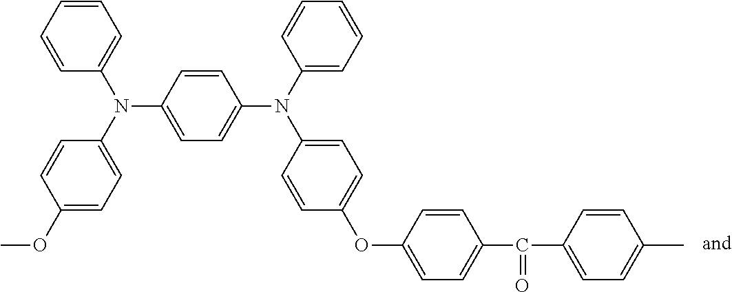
C1(N(C2=CC=C(OC)C=C2)C2=CC=CC=C2)=CC=C(N(C2=CC=CC=C2)C2=CC=C(OC3=CC=C(C(=O)C4=CC=C(C)C=C4)C=C3)C=C2)C=C1
